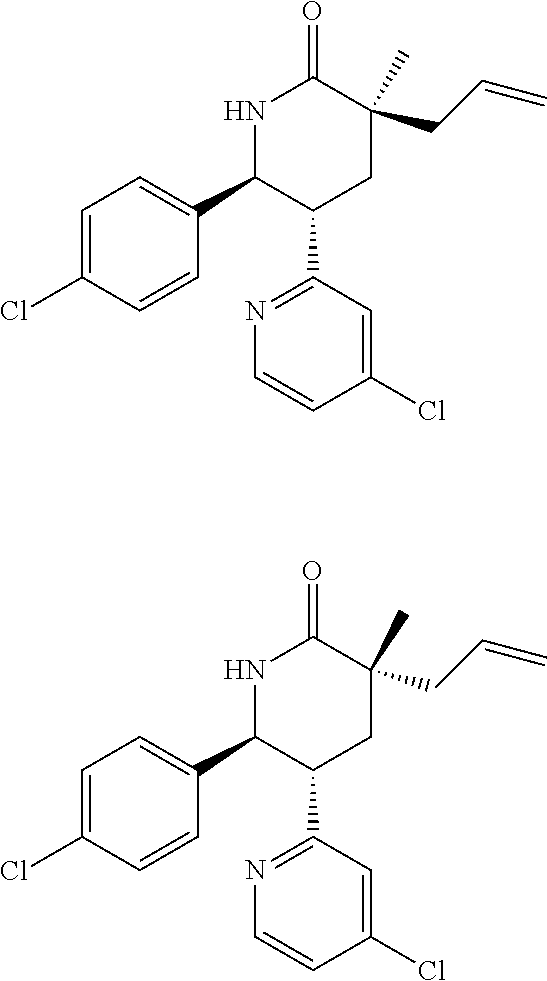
C1=C(Cl)C=CC(C2C(C3=NC=CC(Cl)=C3)CC(CC=C)(C)C(=O)N2)=C1.C1=C(Cl)C=CC(C2C(C3=NC=CC(Cl)=C3)CC(CC=C)(C)C(=O)N2)=C1
